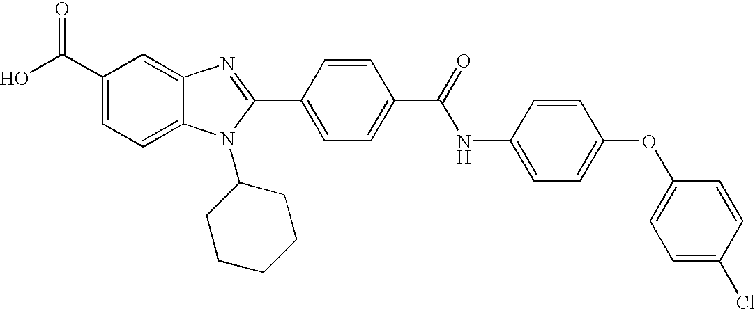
C1(C(O)=O)=CC=C2C(=C1)N=C(C1=CC=C(C(=O)NC3=CC=C(OC4=CC=C(Cl)C=C4)C=C3)C=C1)N2C1CCCCC1
